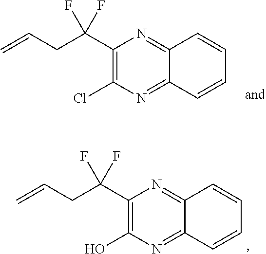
C(CC(F)(F)C1=C(Cl)N=C2C(=N1)C=CC=C2)=C.C(CC(F)(F)C1=C(O)N=C2C(=N1)C=CC=C2)=C
